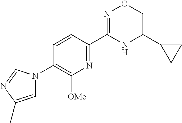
C1=CC(C2=NOCC(C3CC3)N2)=NC([OMe])=C1N1C=C(C)N=C1
